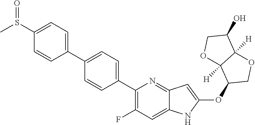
C1(C2=CC=C(C3=C(F)C=C4C(=N3)C=C(OC3COC5([H])C3([H])OCC5O)N4)C=C2)=CC=C(S(C)=O)C=C1
